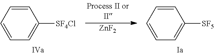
C1=CC=CC([SF5])=C1.[ZnF2].C1=CC=CC([SF4Cl])=C1
